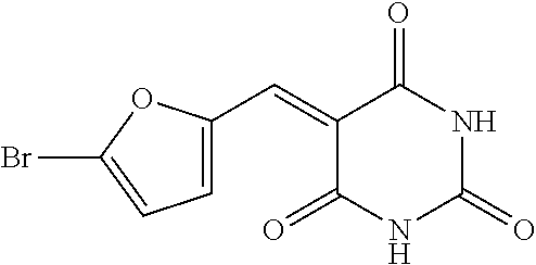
C1=C(C=C2C(=O)NC(=O)NC2=O)OC(Br)=C1
